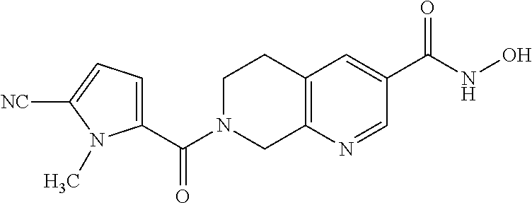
C12=C(N=CC(C(NO)=O)=C1)CN(C(C1=CC=C([NC])N1C)=O)CC2
